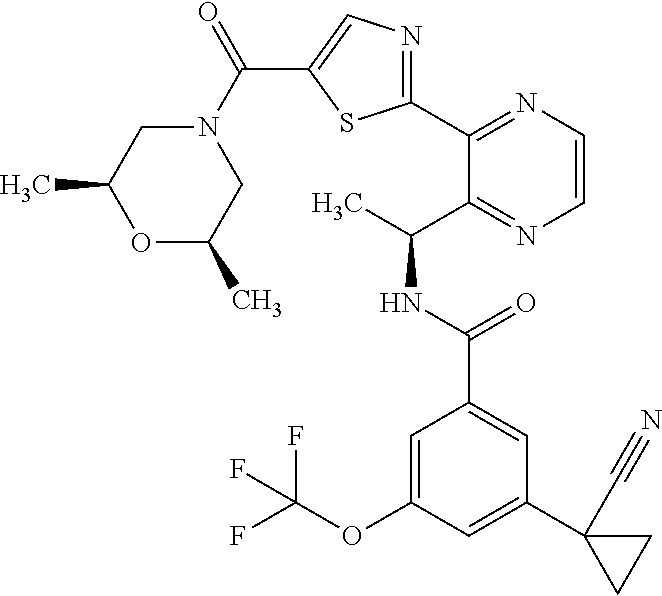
C1(C2=NC=CN=C2C(C)NC(C2=CC(C3(C#N)CC3)=CC(OC(F)(F)F)=C2)=O)=NC=C(C(N2CC(C)OC(C)C2)=O)S1
